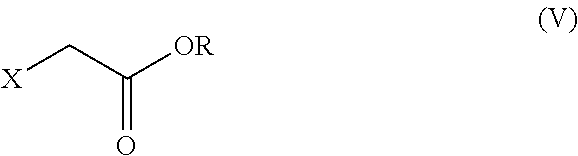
[X]CC([OR])=O
